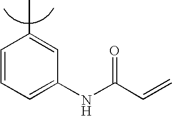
C(C(NC1=CC=CC(C)=C1)=O)=C
